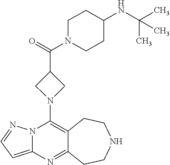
C12=C(N3CC(C(=O)N4CCC(NC(C)(C)C)CC4)C3)N3C(=CC=N3)N=C1CCNCC2
